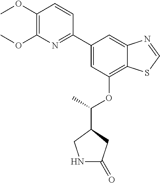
C1(C2=CC(OC(C3CC(=O)NC3)C)=C3C(=C2)N=CS3)=NC(OC)=C(OC)C=C1
